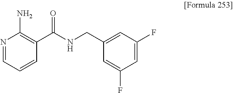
N1=CC=CC(C(NCC2=CC(F)=CC(F)=C2)=O)=C1N
